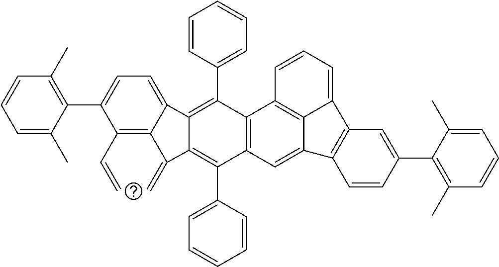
C(=C)C1=C2C(=C)C3=C(C4=CC=CC=C4)C4=C(C(C5=CC=CC=C5)=C3C2=CC=C1C1=C(C)C=CC=C1C)C1=C2C(=C4)C3=C(C2=CC=C1)C=C(C1=C(C)C=CC=C1C)C=C3
